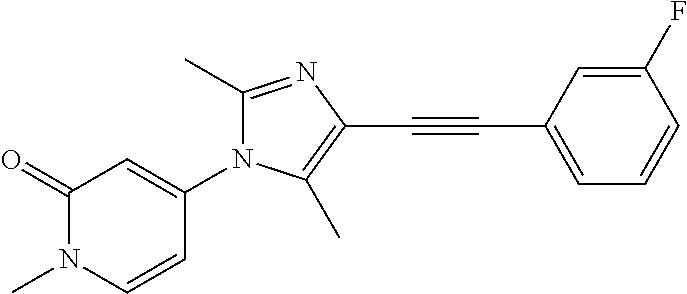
C1(=O)N(C)C=CC(N2C(C)=NC(C#CC3=CC=CC(F)=C3)=C2C)=C1
